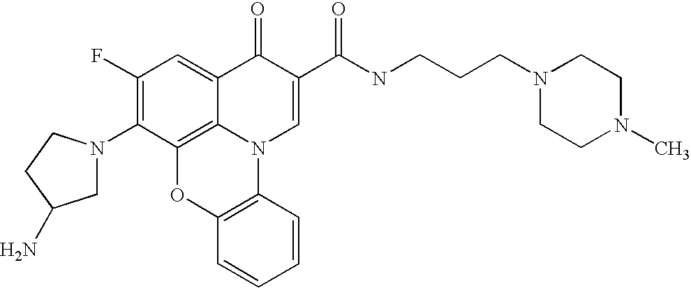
C1(F)=C(N2CC(N)CC2)C2=C3C(=C1)C(=O)C(C(=O)NCCCN1CCN(C)CC1)=CN3C1=C(O2)C=CC=C1
